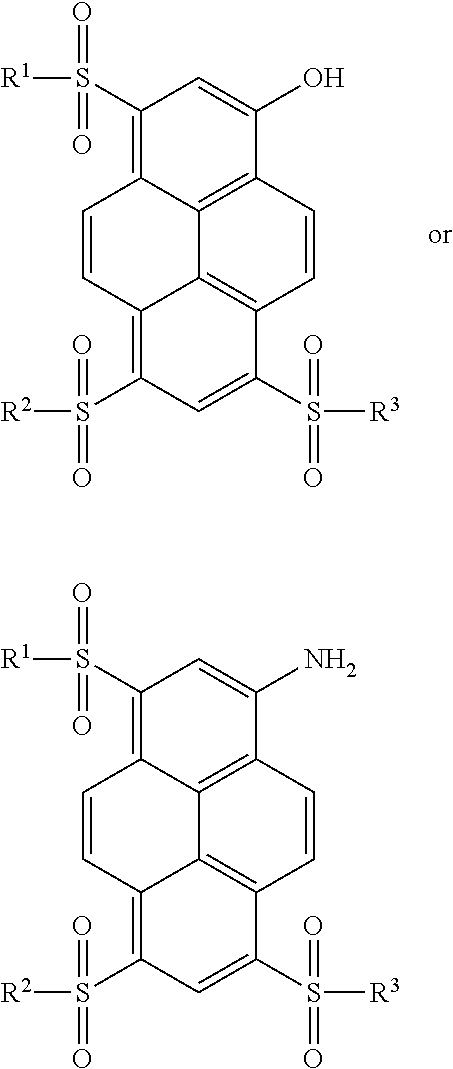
C1(S([R1])(=O)=O)=C2C3=C(C(O)=C1)C=CC1=C3C(=C(S([R2])(=O)=O)C=C1S([R3])(=O)=O)C=C2.C1(S([R1])(=O)=O)=C2C3=C(C(N)=C1)C=CC1=C3C(=C(S([R2])(=O)=O)C=C1S([R3])(=O)=O)C=C2
